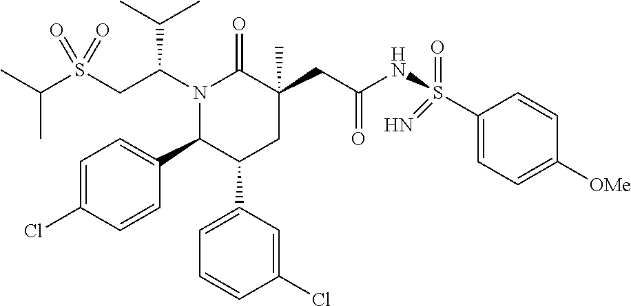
S(CC(N1C(=O)C(CC(=O)NS(C2=CC=C([OMe])C=C2)(=O)=N)(C)CC(C2=CC=CC(Cl)=C2)C1C1=CC=C(Cl)C=C1)C(C)C)(=O)(=O)C(C)C
